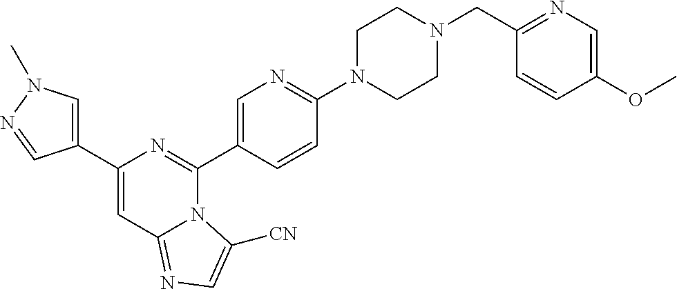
C1(C2=CN(C)N=C2)=CC2=NC=C([CN])N2C(C2=CN=C(N3CCN(CC4=NC=C(OC)C=C4)CC3)C=C2)=N1
